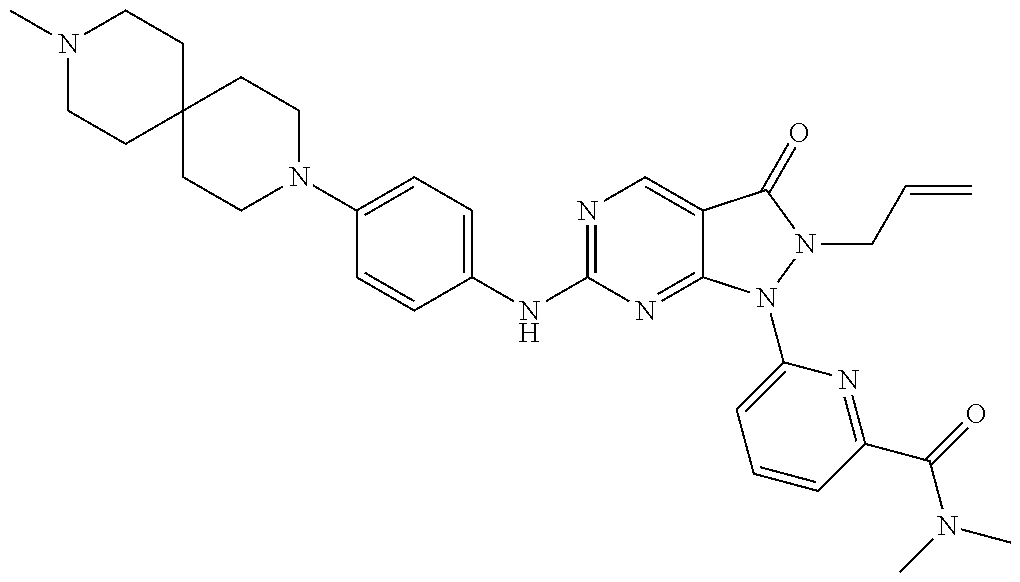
N1(C)CCC2(CC1)CCN(C1=CC=C(NC3=NC=C4C(=N3)N(C3=CC=CC(C(N(C)C)=O)=N3)N(CC=C)C4=O)C=C1)CC2
